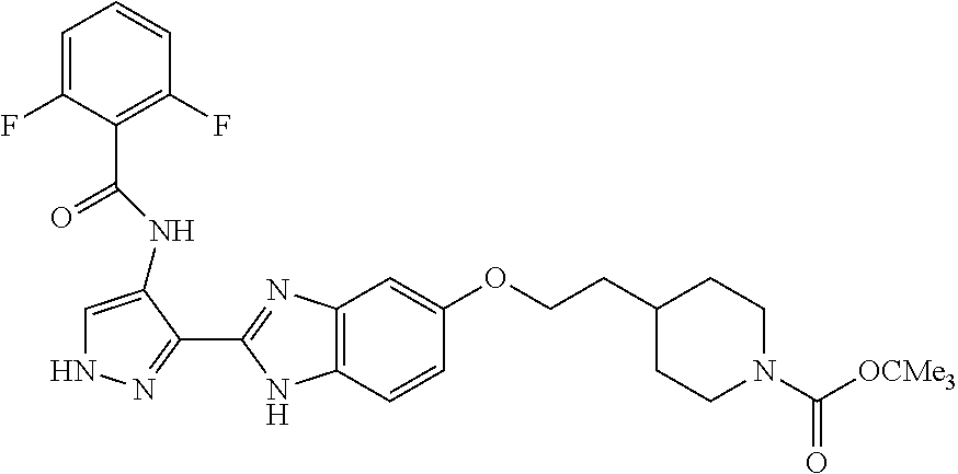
C1=C(F)C(C(=O)NC2=CNN=C2C2=NC3=C(N2)C=CC(OCCC2CCN(C([OCMe3])=O)CC2)=C3)=C(F)C=C1
